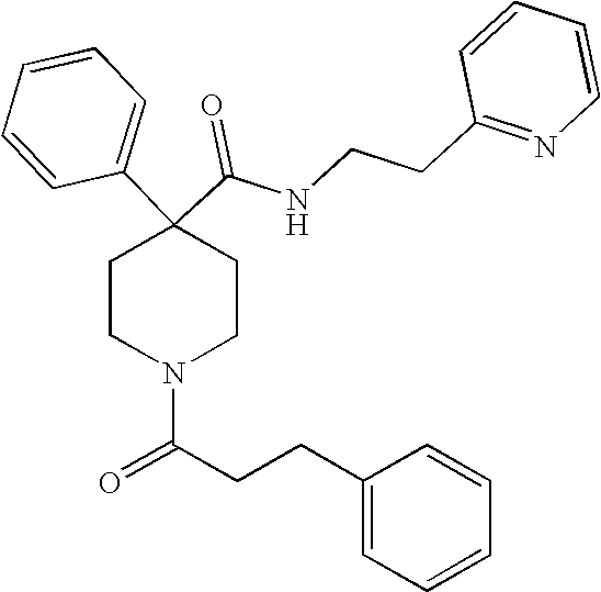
N(C(C1(C2=CC=CC=C2)CCN(C(CCC2=CC=CC=C2)=O)CC1)=O)CCC1=NC=CC=C1
